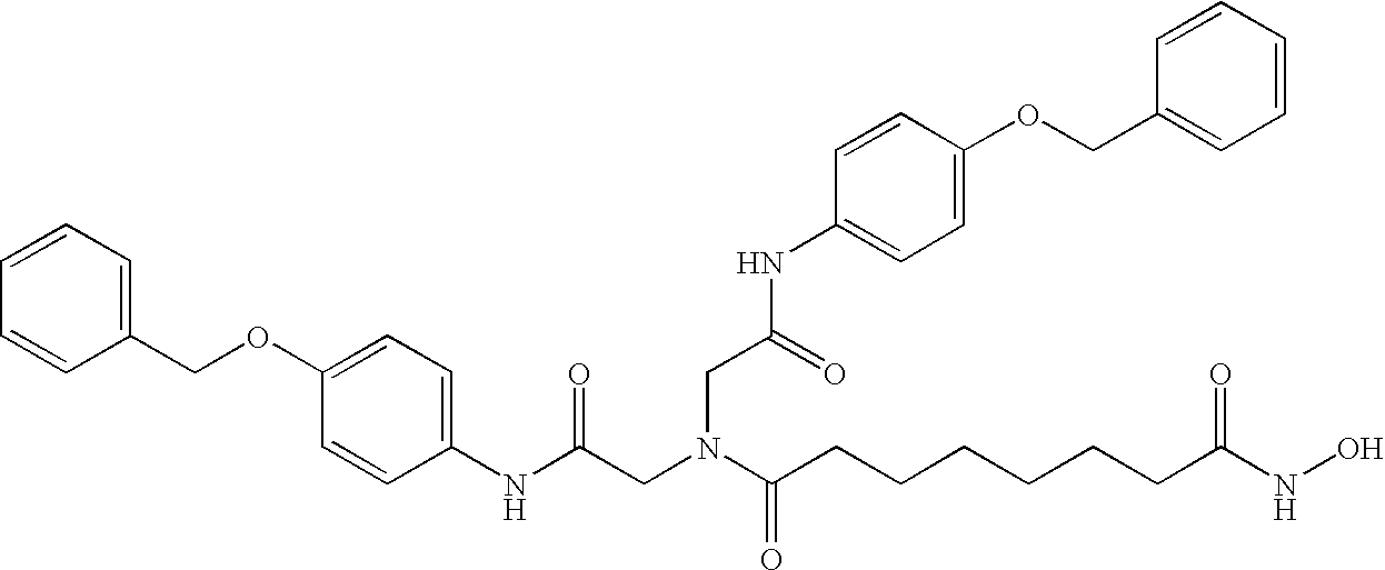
C1=CC=C(COC2=CC=C(NC(CN(C(CCCCCCC(NO)=O)=O)CC(NC3=CC=C(OCC4=CC=CC=C4)C=C3)=O)=O)C=C2)C=C1
